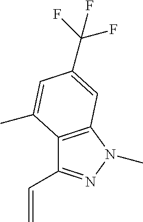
C12=C(N(C)N=C1C=C)C=C(C(F)(F)F)C=C2C
